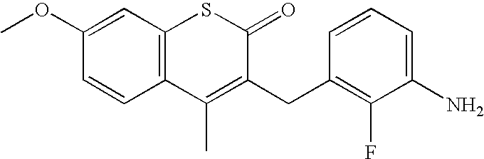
C1(OC)=CC2=C(C=C1)C(C)=C(CC1=C(F)C(N)=CC=C1)C(=O)S2
